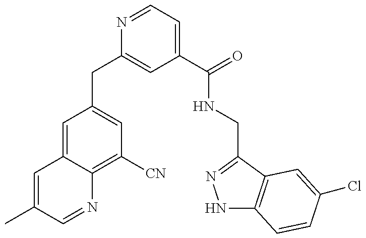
C1=C(C)C=NC2=C([CN])C=C(CC3=CC(C(=O)NCC4=NNC5=C4C=C(Cl)C=C5)=CC=N3)C=C12
